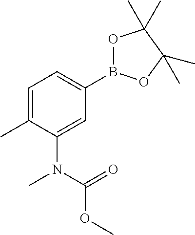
C1=C(C)C(N(C(=O)OC)C)=CC(B2OC(C)(C)C(C)(C)O2)=C1
